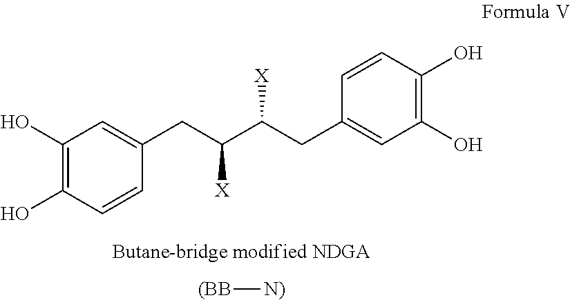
C1(O)=C(O)C=CC(CC(C(CC2=CC(O)=C(O)C=C2)[X])[X])=C1.[(BB][N)]
